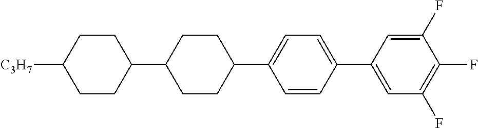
C1CC(C2CCC([C3H7])CC2)CCC1C1=CC=C(C2=CC(F)=C(F)C(F)=C2)C=C1
